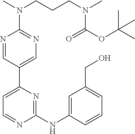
C1(NC2=CC(CO)=CC=C2)=NC(C2=CN=C(N(C)CCCN(C)C(OC(C)(C)C)=O)N=C2)=CC=N1
